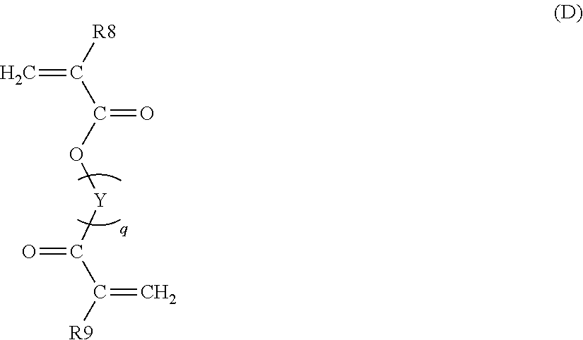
C=C([R8])C(O[Y]C(C([R9])=C)=O)=O
